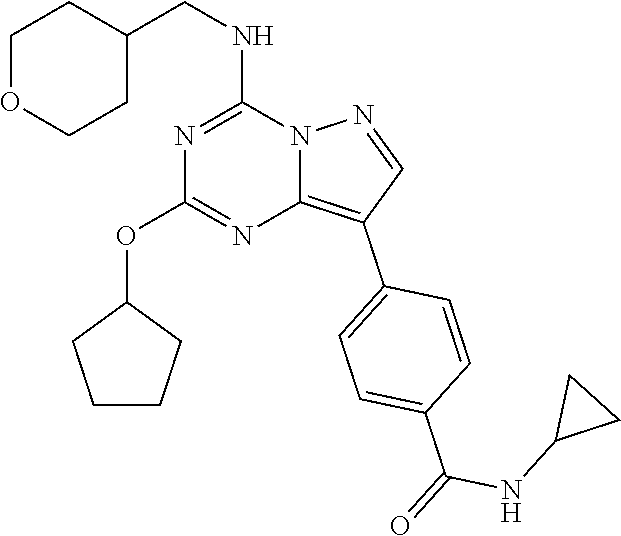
C1(CNC2=NC(OC3CCCC3)=NC3=C(C4=CC=C(C(=O)NC5CC5)C=C4)C=NN23)CCOCC1
